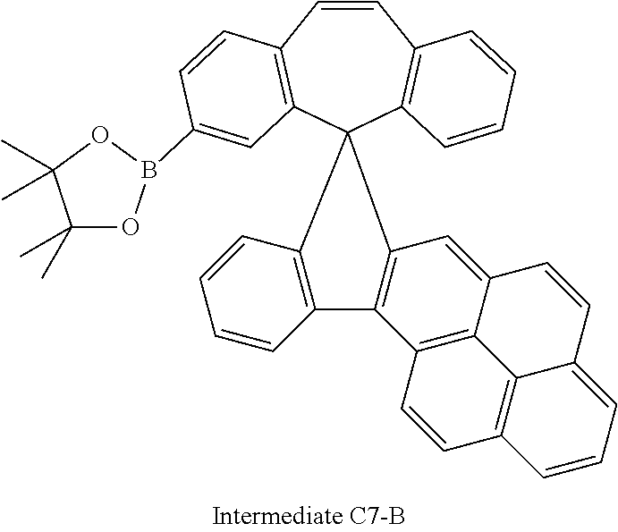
C1=CC2=C(C3(C4=C1C=CC=C4)C1=C(C=CC=C1)C1=C3C=C3C4=C1C=CC1=C4C(=CC=C1)C=C3)C=C(B1OC(C)(C)C(C)(C)O1)C=C2
